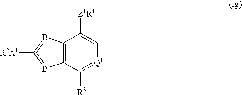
C12=C(C([R3])=[Q1]C=C1[Z1R1])B=C([R2A1])=B2
